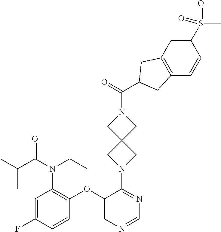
C1=C(F)C=CC(OC2=CN=CN=C2N2CC3(C2)CN(C(=O)C2CC4=C(C2)C=C(S(C)(=O)=O)C=C4)C3)=C1N(CC)C(C(C)C)=O
